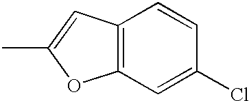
C12=C(C=C(C)O1)C=CC(Cl)=C2
